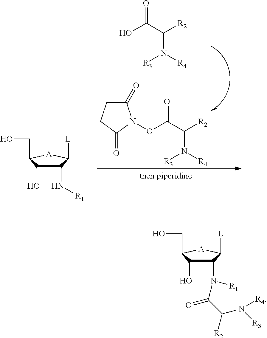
O=C(C([R2])N([R4])[R3])O.C1(=O)CCC(=O)N1OC(C([R2])N([R3])[R4])=O.C1(N[R1])C(O)C(CO)[A]C1[L].C1(N(C(=O)C([R2])N([R3])[R4])[R1])C(O)C(CO)[A]C1[L]
